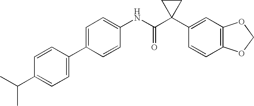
C1(NC(C2(C3=CC4=C(C=C3)OCO4)CC2)=O)=CC=C(C2=CC=C(C(C)C)C=C2)C=C1
